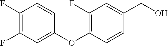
C1(F)=C(F)C=C(OC2=C(F)C=C(CO)C=C2)C=C1
